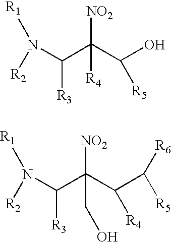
[R1]N([R2])C(C(C(O)[R5])([NO2])[R4])[R3].[R1]N([R2])C(C(C(C([R6])[R5])[R4])([NO2])CO)[R3]
